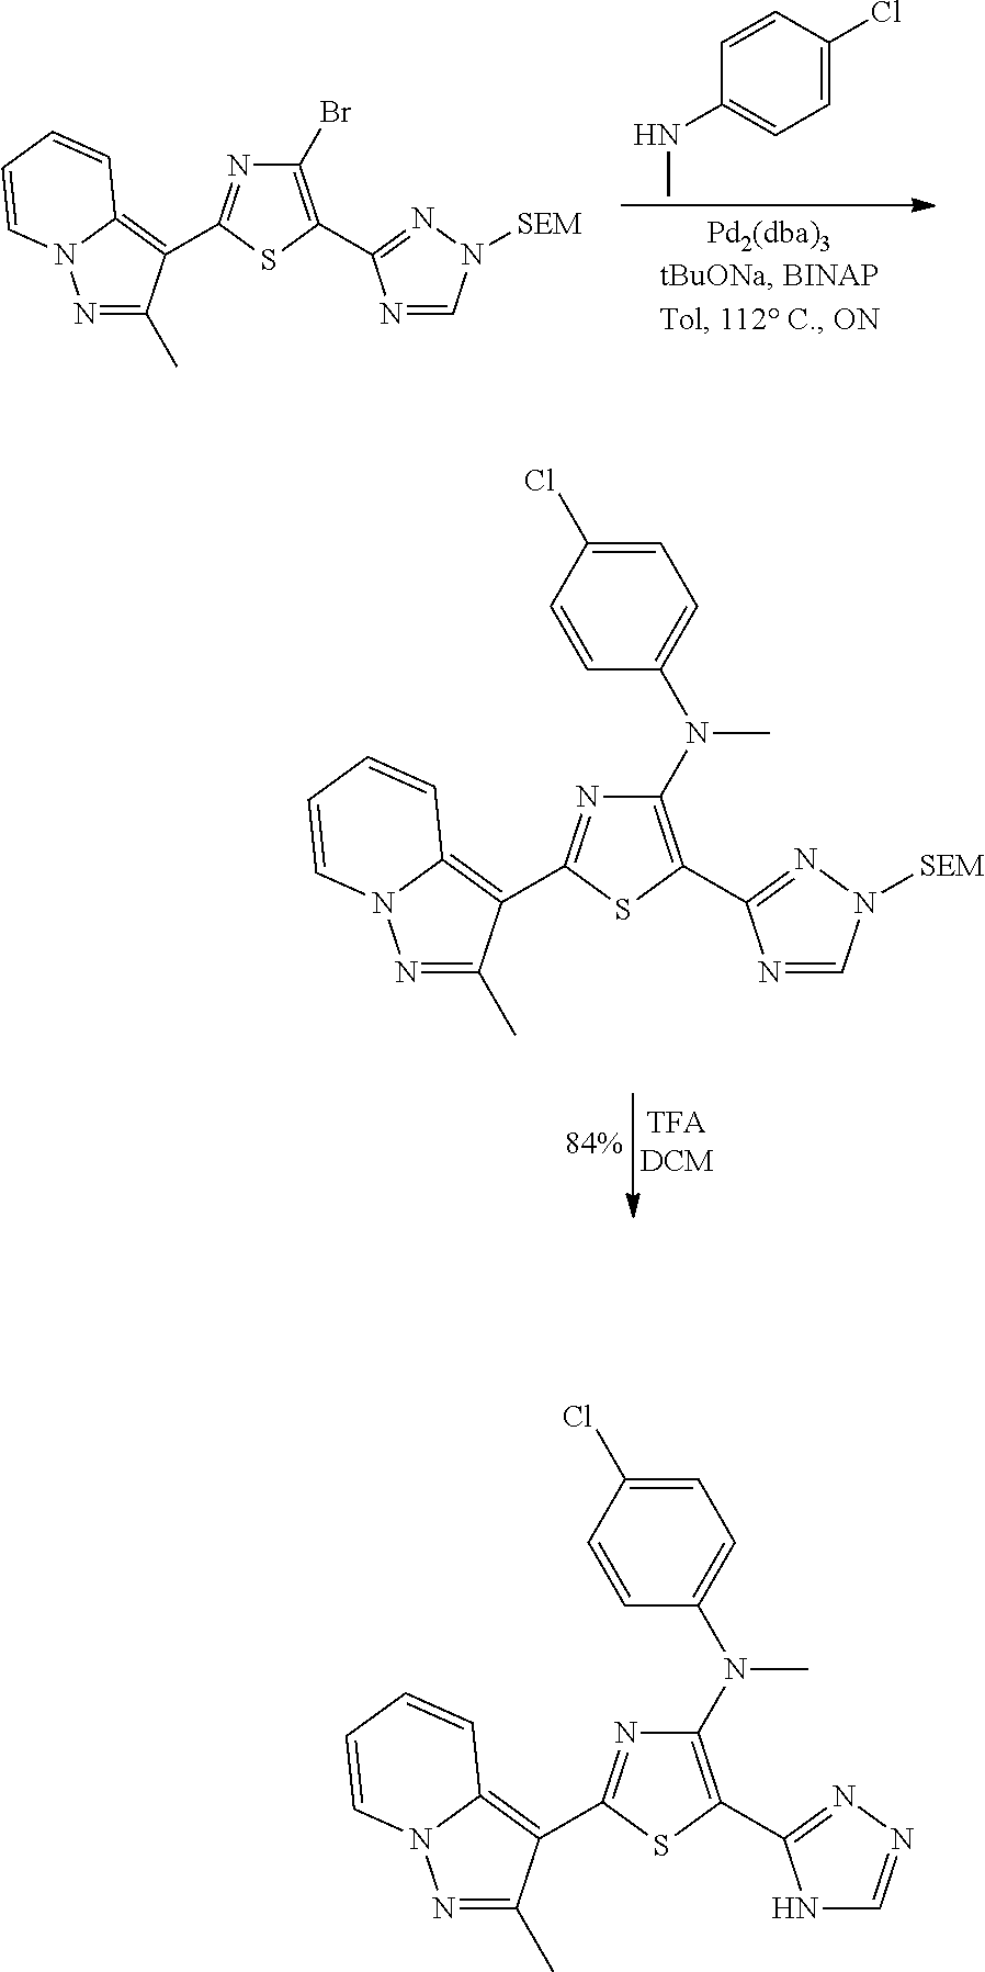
N1=C(C)C(C2=NC(N(C3=CC=C(Cl)C=C3)C)=C(C3=NN([SEM])C=N3)S2)=C2N1C=CC=C2.N1=C(C)C(C2=NC(Br)=C(C3=NN([SEM])C=N3)S2)=C2N1C=CC=C2.C1=CC(NC)=CC=C1Cl.N1=C(C)C(C2=NC(N(C3=CC=C(Cl)C=C3)C)=C(C3=NN=CN3)S2)=C2N1C=CC=C2
